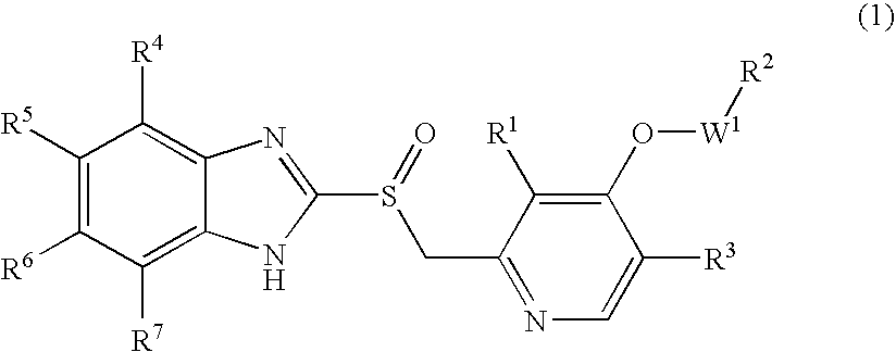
C1([R5])=C([R6])C([R7])=C2C(=C1[R4])N=C(S(=O)CC1=NC=C([R3])C(O[W1][R2])=C1[R1])N2
